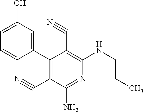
C1(C2=C(C#N)C(N)=NC(NCCC)=C2C#N)=CC(O)=CC=C1
